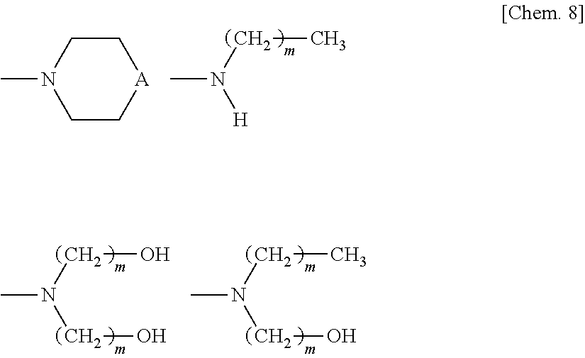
CN1CC[A]CC1.CN([H])CC.CN(CO)CO.CN(CO)CC
